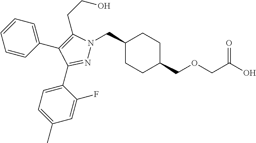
C1(CN2N=C(C3=CC=C(C)C=C3F)C(C3=CC=CC=C3)=C2CCO)CCC(COCC(O)=O)CC1
